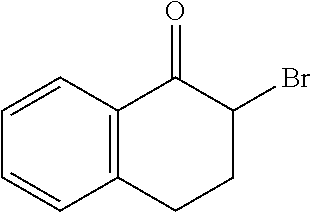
C1=CC2=C(C=C1)CCC(Br)C2=O
